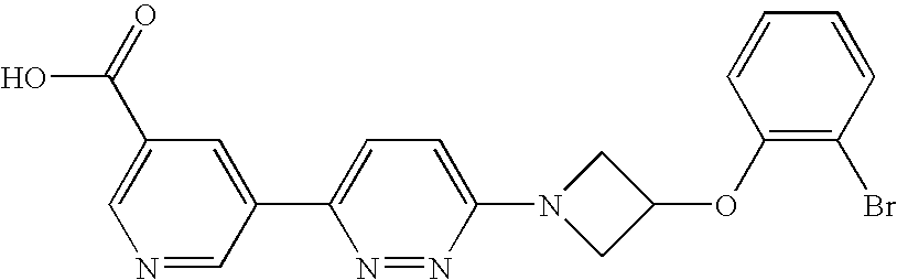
N1=CC(C2=CC=C(N3CC(OC4=C(Br)C=CC=C4)C3)N=N2)=CC(C(=O)O)=C1
